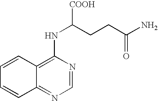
C12=NC=NC(NC(CCC(N)=O)[COOH])=C1C=CC=C2
